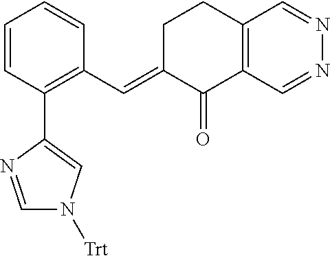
C1=CC(C2=CN([Trt])C=N2)=C(C=C2C(=O)C3=C(CC2)C=NN=C3)C=C1
